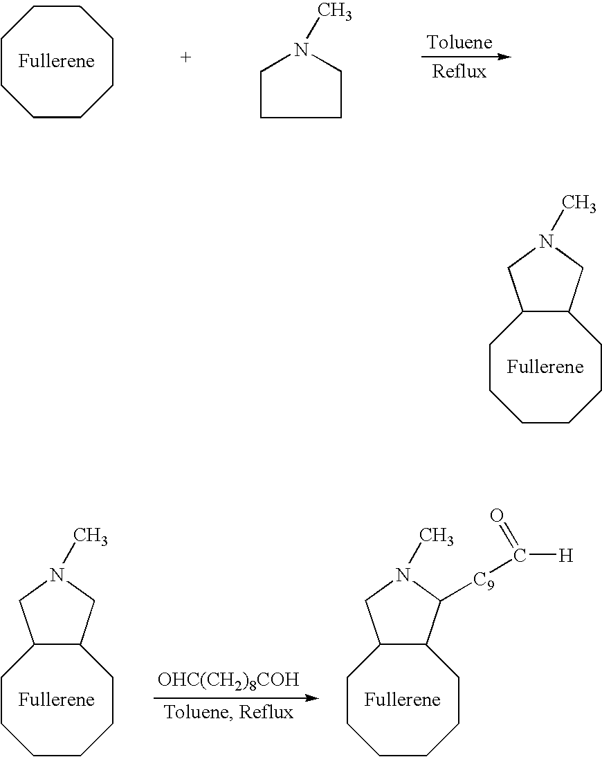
C1CCCC2C(CC1)CN(C)C2.C1CCCCCCC1.C1CN(C)CC1.C1CCCC2C(CC1)CN(C)C2.[OHC(CH2)8COH].C1CCCC2C(CC1)CN(C)C2[C9]C([H])=O
